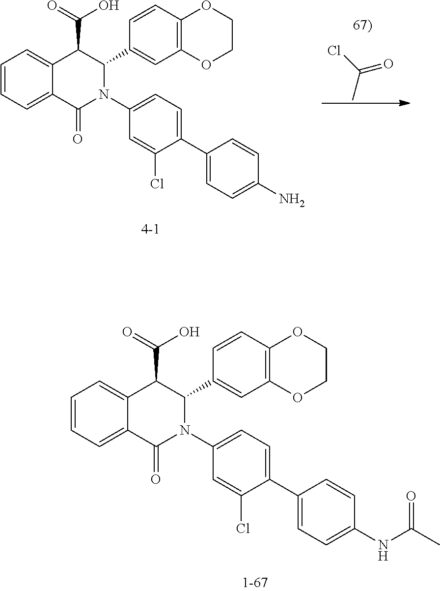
C1=CC=C2C(=C1)C(C(=O)O)C(C1=CC3=C(C=C1)OCCO3)N(C1=CC=C(C3=CC=C(NC(C)=O)C=C3)C(Cl)=C1)C2=O.C(C)(Cl)=O.C1=CC=C2C(=C1)C(C(=O)O)C(C1=CC3=C(C=C1)OCCO3)N(C1=CC=C(C3=CC=C(N)C=C3)C(Cl)=C1)C2=O
